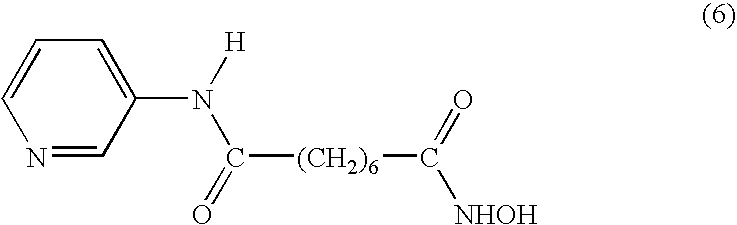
N1=CC(N(C([(CH2)6]C(=O)[NHOH])=O)[H])=CC=C1
